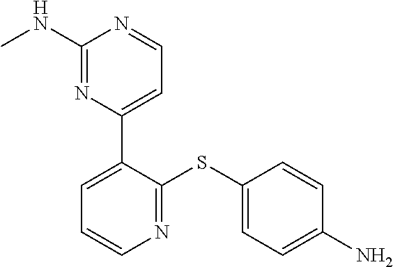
C1(C2=CC=CN=C2SC2=CC=C(N)C=C2)=CC=NC(NC)=N1
